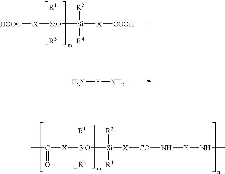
[HOOC][X][SiO]([Si]([X][COOH])([R2])[R4])([R1])[R3].N[Y]N.[SiO]([Si]([R2])([R4])[X][CO]N[Y]NC)([R1])([R3])[X]C(C)=O
